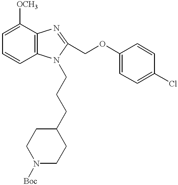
C1=C([OCH3])C2=C(C=C1)N(CCCC1CCN([Boc])CC1)C(COC1=CC=C(Cl)C=C1)=N2
